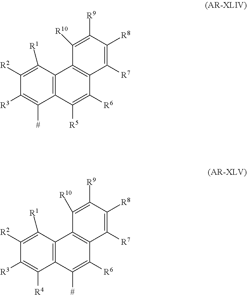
C1([R8])=C([R7])C2=C(C3=C(C([R5])=C2[R6])C([#])=C([R3])C([R2])=C3[R1])C([R10])=C1[R9].C1([R8])=C([R7])C2=C(C3=C(C([#])=C2[R6])C([R4])=C([R3])C([R2])=C3[R1])C([R10])=C1[R9]
